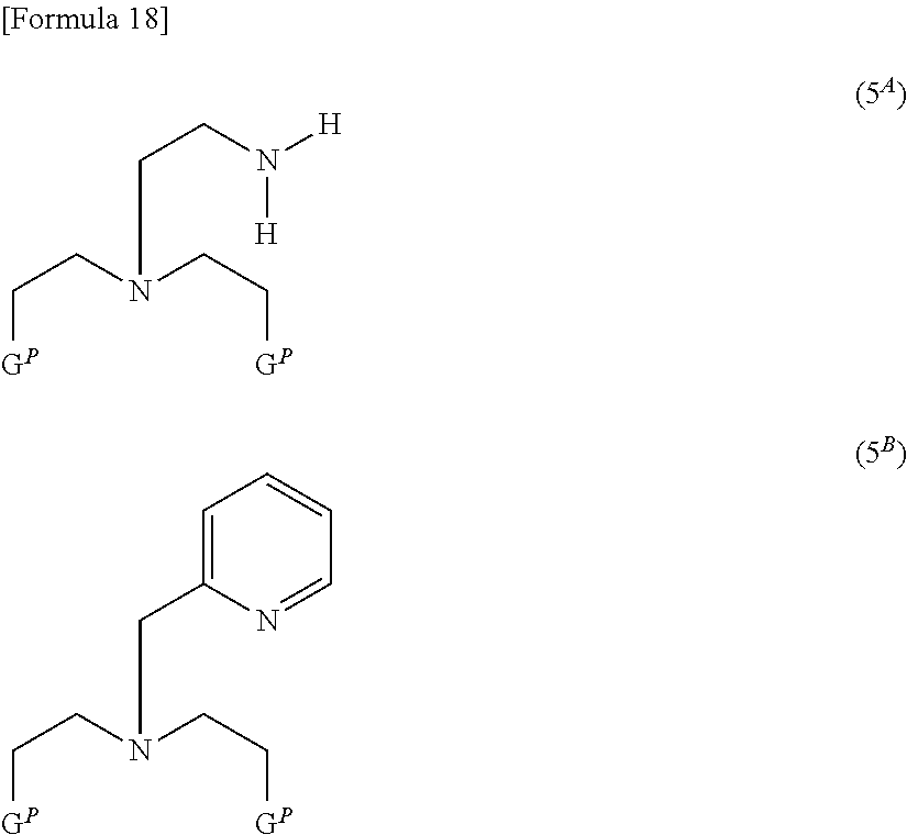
C([GP])CN(CCN([H])[H])CC[GP].C([GP])CN(CC1=CC=CC=N1)CC[GP]
